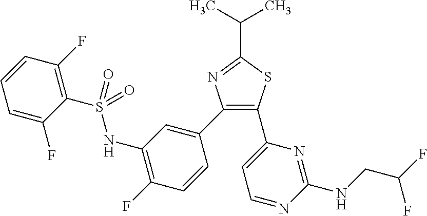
C1=C(F)C(S(=O)(NC2=C(F)C=CC(C3=C(C4=CC=NC(NCC(F)F)=N4)SC(C(C)C)=N3)=C2)=O)=C(F)C=C1
